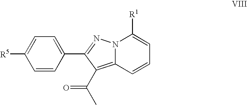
C1=CC(C2=NN3C(=C2C(C)=O)C=CC=C3[R1])=CC=C1[R5]
